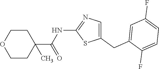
N(C(=O)C1(C)CCOCC1)C1=NC=C(CC2=CC(F)=CC=C2F)S1
